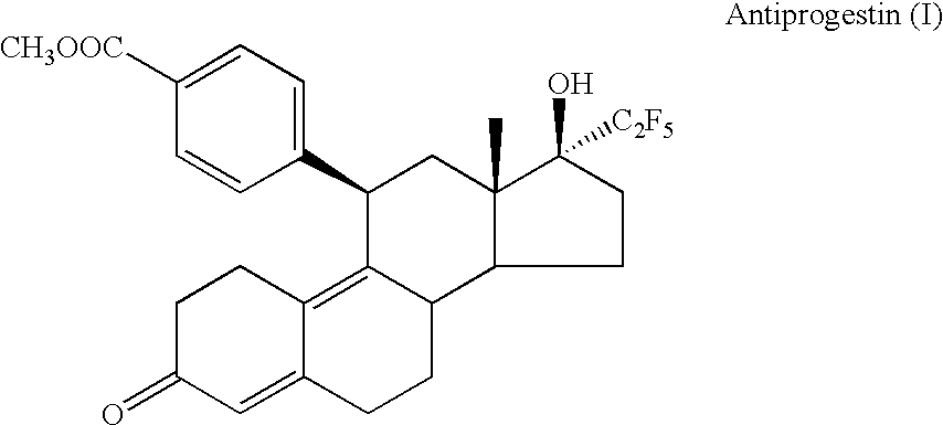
C1([CH3OOC])=CC=C(C2C3=C4C(=CC(=O)CC4)CCC3C3C(C)(C2)C(O)([C2F5])CC3)C=C1
